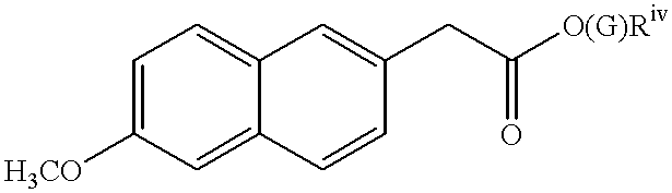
C1=C([H3CO])C=C2C(=C1)C=C(CC([O(G)Riv])=O)C=C2
